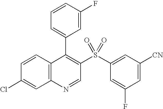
C12=C(C=CC(Cl)=C1)C(C1=CC=CC(F)=C1)=C(S(C1=CC([CN])=CC(F)=C1)(=O)=O)C=N2
